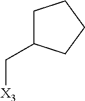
C([X3])C1CCCC1
